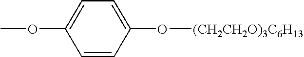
C1=CC(O[(CH2CH2O)3C6H13])=CC=C1OC
